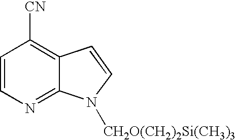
[CN]C1=C2C(=NC=C1)N([CH2O(CH2)2Si(CH3)3])C=C2
